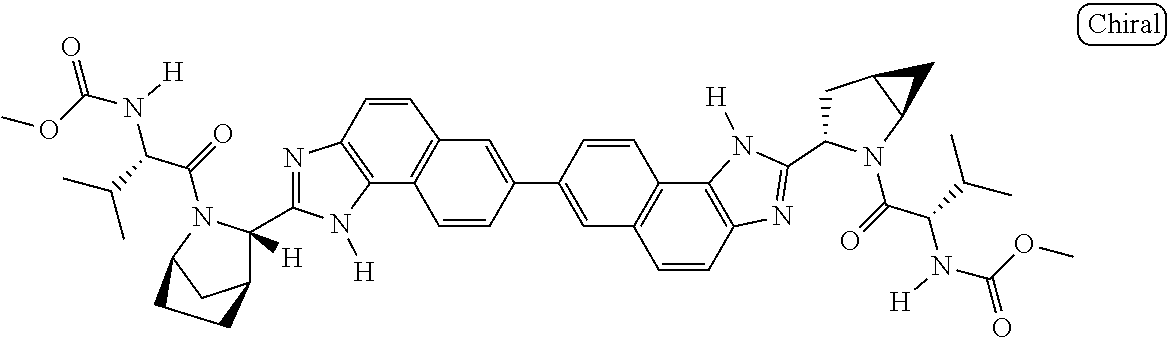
C12=C(N=C(C3([H])C4CC(N3C(=O)C(C(C)C)N(C(OC)=O)[H])CC4)N1[H])C=CC1=C2C=CC(C2=CC3=C(C4=C(N=C(C5CC6C(N5C(=O)C(C(C)C)N(C(OC)=O)[H])C6)N4[H])C=C3)C=C2)=C1
